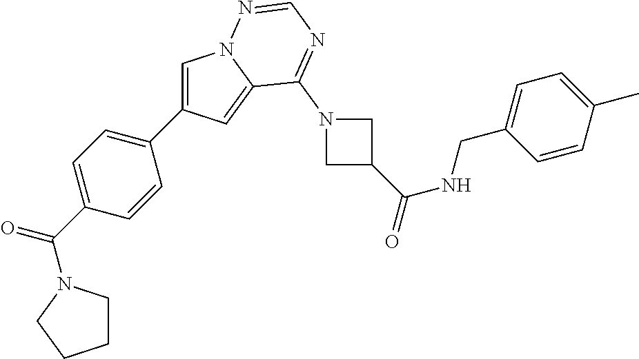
C1=C(C2=CC=C(C(=O)N3CCCC3)C=C2)C=C2N1N=CN=C2N1CC(C(NCC2=CC=C(C)C=C2)=O)C1
